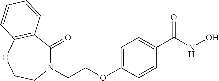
N1(CCOC2=CC=C(C(NO)=O)C=C2)C(=O)C2=C(OCC1)C=CC=C2
